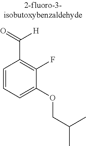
C1=CC=C(OCC(C)C)C(F)=C1C(=O)[H]
